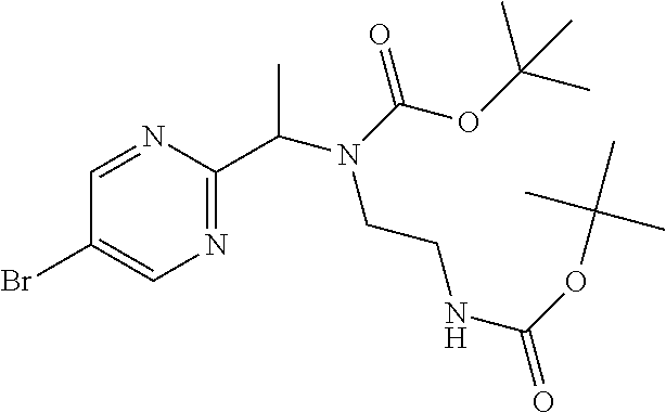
N1=C(C(N(C(OC(C)(C)C)=O)CCNC(=O)OC(C)(C)C)C)N=CC(Br)=C1
